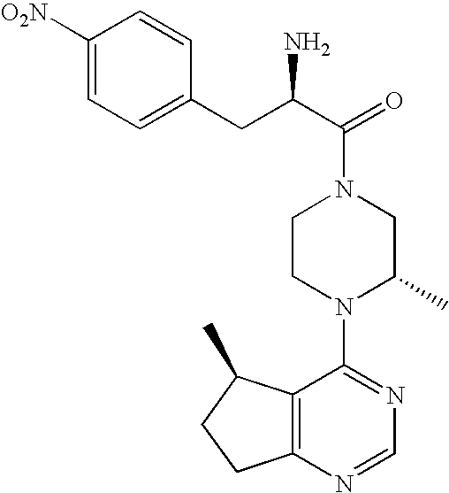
C(C1=CC=C([O2N])C=C1)C(C(=O)N1CCN(C2=NC=NC3=C2C(C)CC3)C(C)C1)N
